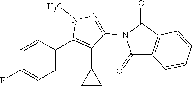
C1=C(C2=C(C3CC3)C(N3C(=O)C4=C(C3=O)C=CC=C4)=NN2C)C=CC(F)=C1
